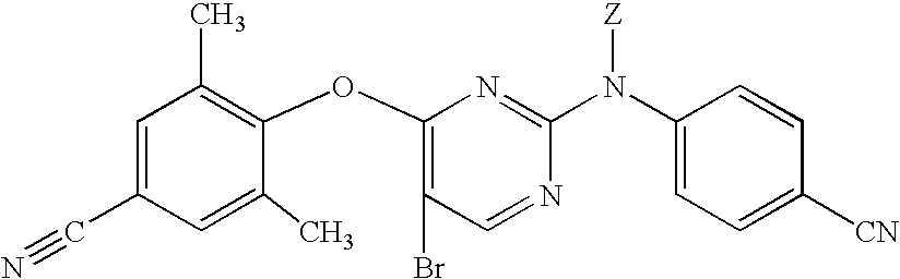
C1=C(C#N)C=C(C)C(OC2=C(Br)C=NC(N(C3=CC=C([CN])C=C3)[Z])=N2)=C1C
